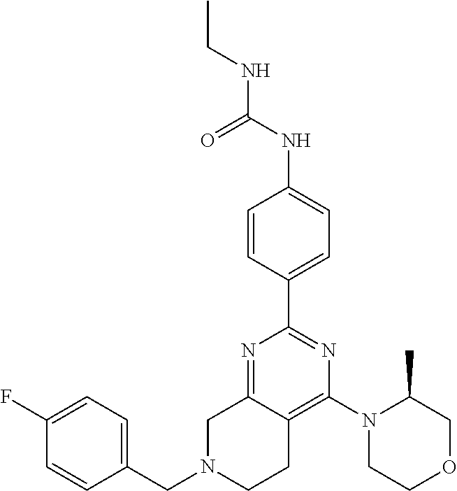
C1(CN2CCC3=C(N4CCOCC4C)N=C(C4=CC=C(NC(=O)NCC)C=C4)N=C3C2)=CC=C(F)C=C1
